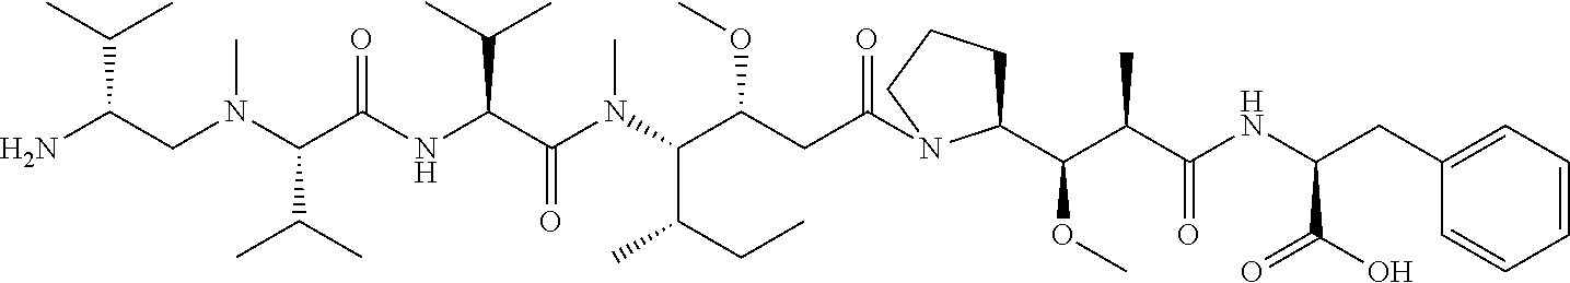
NC(CN(C(C(NC(C(N(C(C(CC(=O)N1C(C(C(C(NC(CC2=CC=CC=C2)C(O)=O)=O)C)OC)CCC1)OC)C(CC)C)C)=O)C(C)C)=O)C(C)C)C)C(C)C
